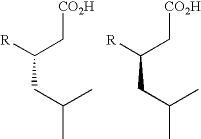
C(CC(C)C)(C[CO2H])[R].C(CC(C)C)(C[CO2H])[R]
